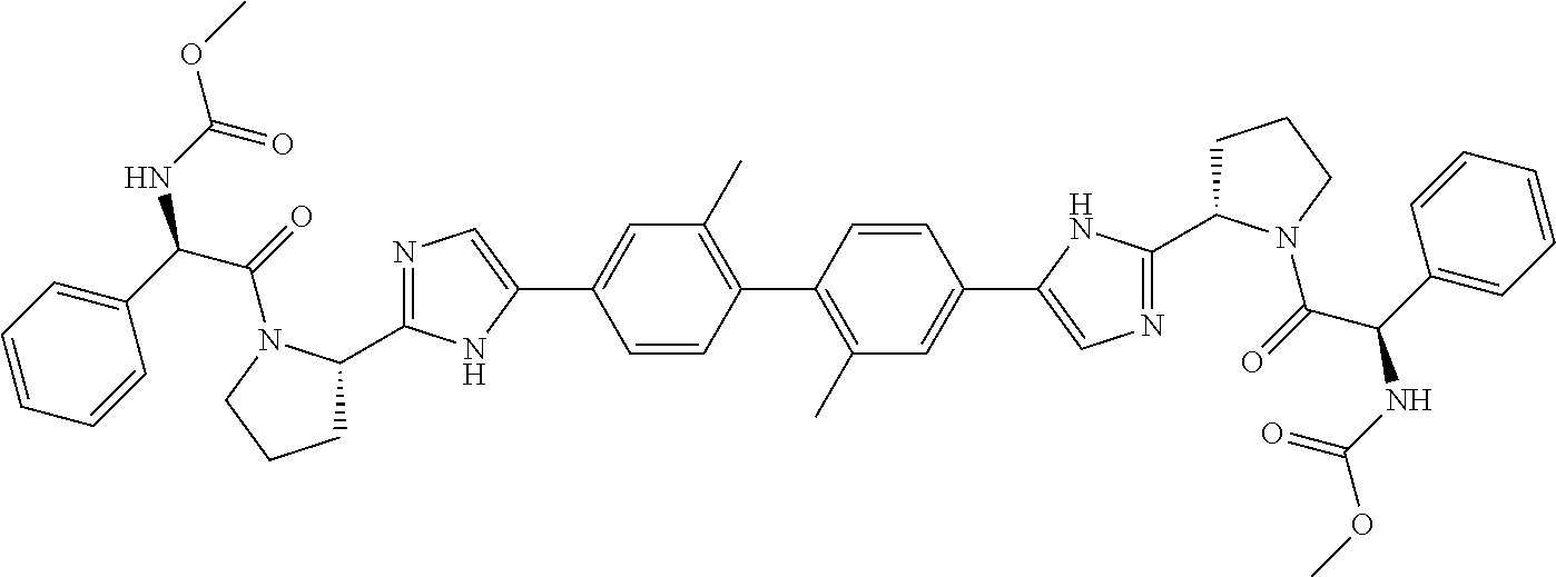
C1=CC(C2=C(C)C=C(C3=CN=C(C4CCCN4C(=O)C(C4=CC=CC=C4)NC(OC)=O)N3)C=C2)=C(C)C=C1C1=CN=C(C2CCCN2C(=O)C(NC(OC)=O)C2=CC=CC=C2)N1
